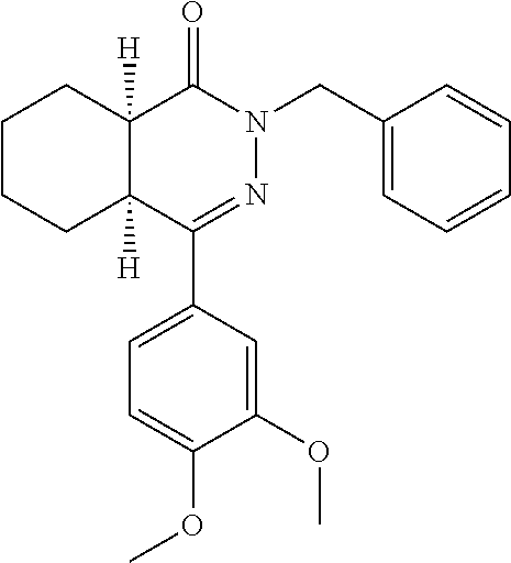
C1CCC2([H])C([H])(C1)C(=O)N(CC1=CC=CC=C1)N=C2C1=CC=C(OC)C(OC)=C1
